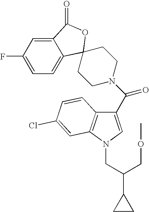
C1(C(N2CCC3(C4=CC=C(F)C=C4C(=O)O3)CC2)=O)=CN(CC(C2CC2)COC)C2=C1C=CC(Cl)=C2
